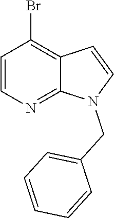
C12=NC=CC(Br)=C1C=CN2CC1=CC=CC=C1
